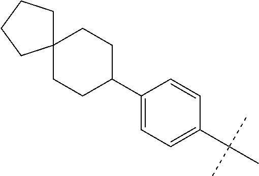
C1=C(C2CCC3(CC2)CCCC3)C=CC(C(C)(C)C)=C1
